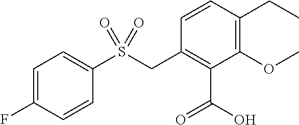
C1=C(F)C=CC(S(CC2=C(C(O)=O)C(OC)=C(CC)C=C2)(=O)=O)=C1
